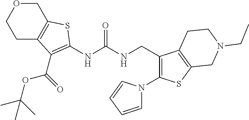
C1CC2=C(CO1)SC(NC(NCC1=C(N3C=CC=C3)SC3=C1CCN(CC)C3)=O)=C2C(=O)OC(C)(C)C
